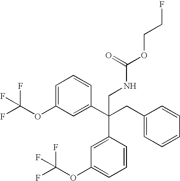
C1=C(OC(F)(F)F)C=C(C(CC2=CC=CC=C2)(C2=CC(OC(F)(F)F)=CC=C2)CNC(=O)OCCF)C=C1
